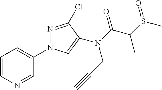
C1=CN=CC(N2N=C(Cl)C(N(CC#C)C(C(S(C)=O)C)=O)=C2)=C1
